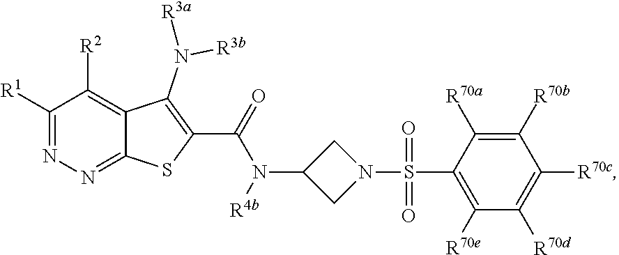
C1([R1])=NN=C2C(=C1[R2])C(N([R3b])[R3a])=C(C(=O)N(C1CN(S(C3=C([R70e])C([R70d])=C([R70c])C([R70b])=C3[R70a])(=O)=O)C1)[R4b])S2
